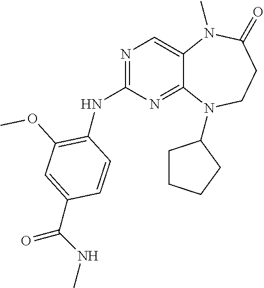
N1=C(NC2=C(OC)C=C(C(NC)=O)C=C2)N=C2C(=C1)N(C)C(=O)CCN2C1CCCC1
